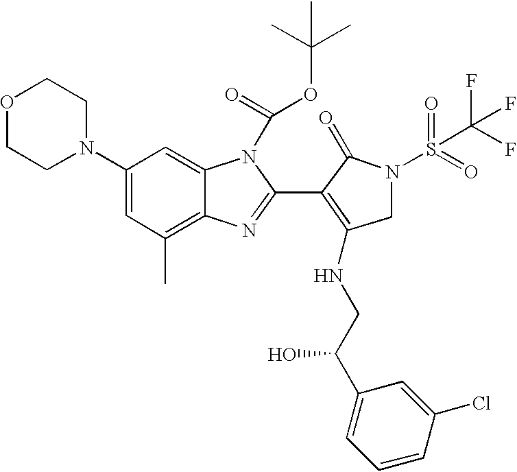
C1(N2CCOCC2)=CC(C)=C2C(=C1)N(C(=O)OC(C)(C)C)C(C1=C(NCC(C3=CC=CC(Cl)=C3)O)CN(S(=O)(C(F)(F)F)=O)C1=O)=N2
